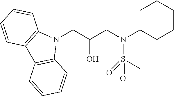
N1(CC(CN(C2CCCCC2)S(C)(=O)=O)O)C2=C(C3=C1C=CC=C3)C=CC=C2
